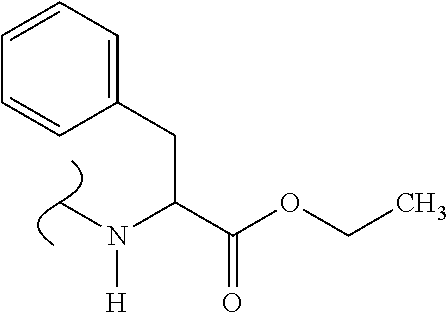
CN(C(C(=O)OCC)CC1=CC=CC=C1)[H]
